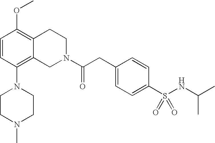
O(C1=C2C(=C(N3CCN(C)CC3)C=C1)CN(C(CC1=CC=C(S(NC(C)C)(=O)=O)C=C1)=O)CC2)C
